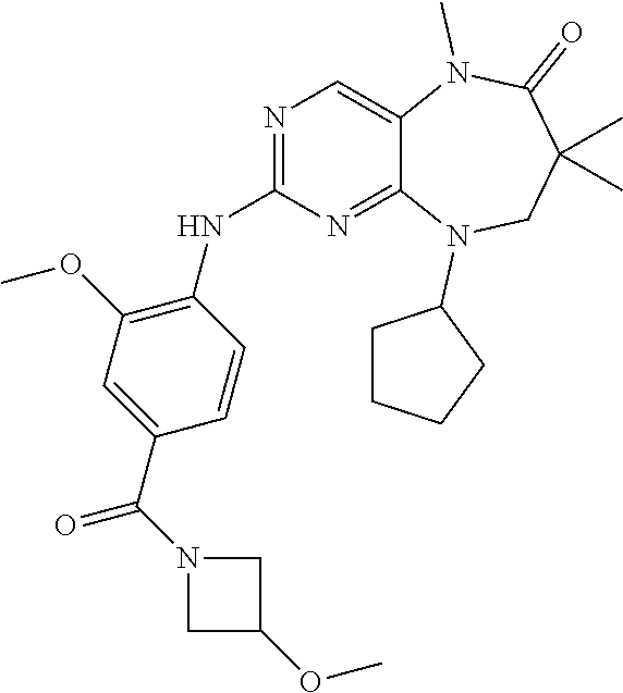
C1=CC(C(N2CC(OC)C2)=O)=CC(OC)=C1NC1=NC=C2C(=N1)N(C1CCCC1)CC(C)(C)C(=O)N2C
